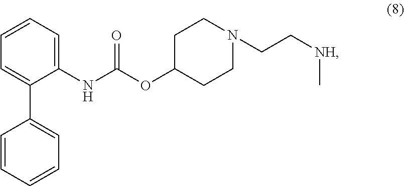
C1=CC=C(C2=CC=CC=C2)C(NC(OC2CCN(CC[NH]C)CC2)=O)=C1
